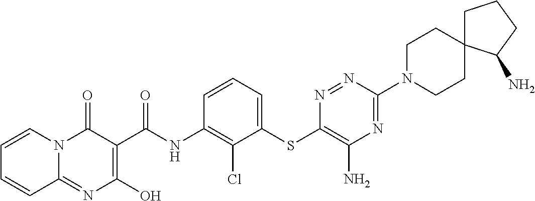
C12=NC(O)=C(C(NC3=C(Cl)C(SC4=C(N)N=C(N5CCC6(CC5)CCCC6N)N=N4)=CC=C3)=O)C(=O)N1C=CC=C2
